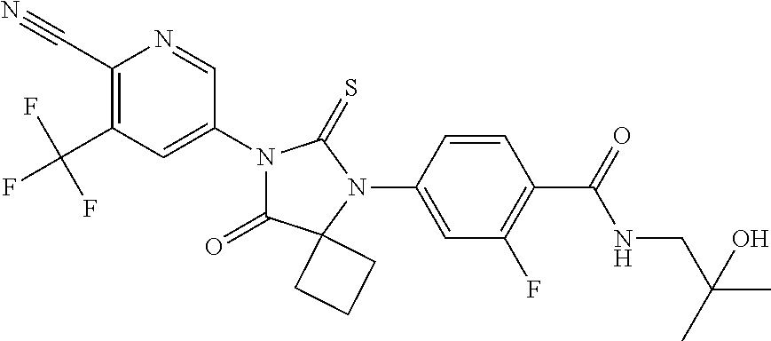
C1(C#N)=C(C(F)(F)F)C=C(N2C(=O)C3(N(C4=CC(F)=C(C(=O)NCC(C)(O)C)C=C4)C2=S)CCC3)C=N1
